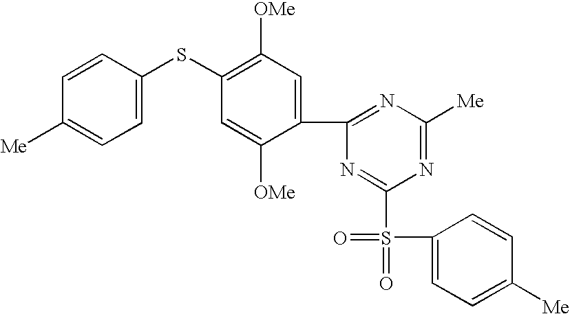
C1=CC([Me])=CC=C1SC1=C([OMe])C=C(C2=NC([Me])=NC(S(=O)(=O)C3=CC=C([Me])C=C3)=N2)C([OMe])=C1
